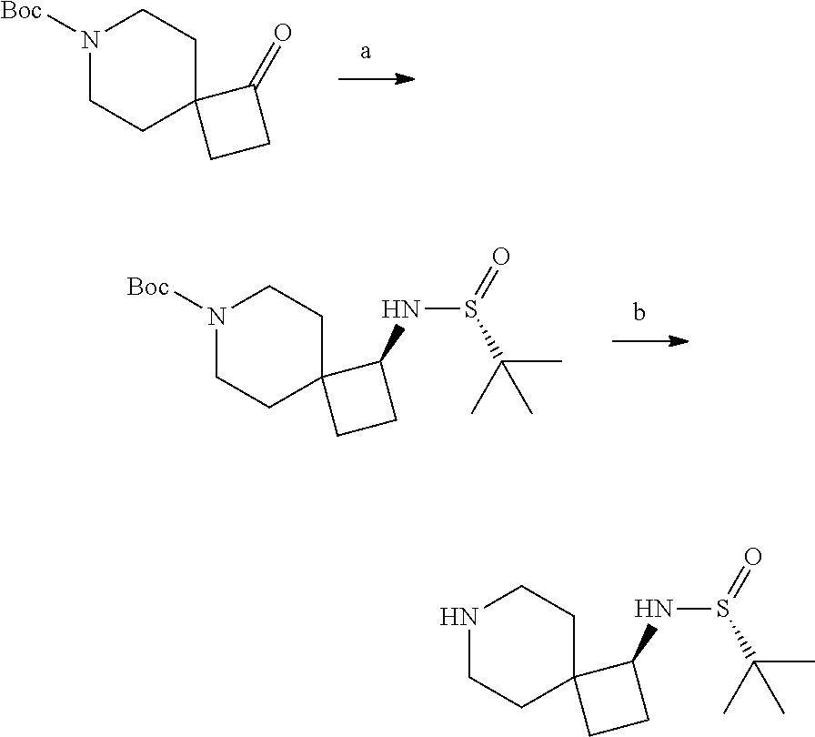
N1([Boc])CCC2(CC1)CCC2=O.N1([Boc])CCC2(CC1)CCC2NS(=O)C(C)(C)C.N1CCC2(CC1)CCC2NS(=O)C(C)(C)C
